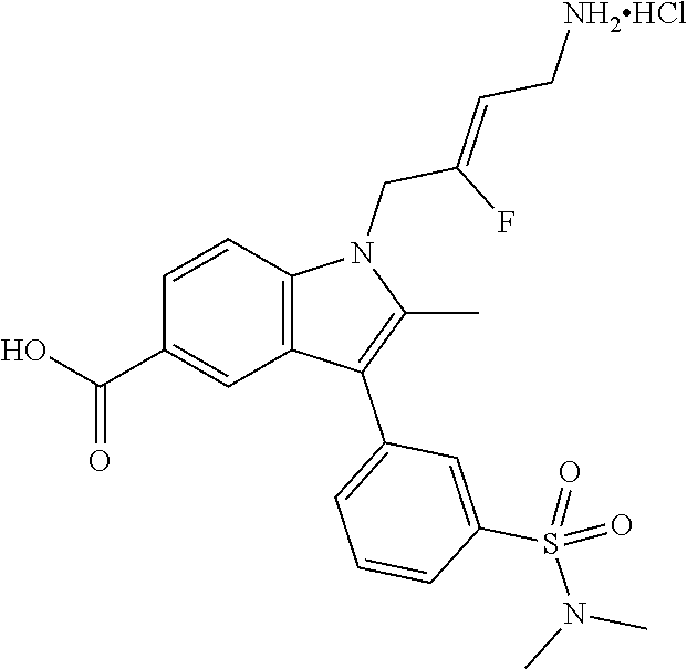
C1=CC2=C(C=C1C(O)=O)C(C1=CC=CC(S(N(C)C)(=O)=O)=C1)=C(C)N2CC(F)=CC[NH2HCl]
